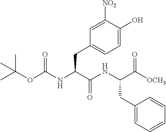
CC(OC(NC(C(NC(C([OCH3])=O)CC1=CC=CC=C1)=O)CC1=CC=C(O)C([NO2])=C1)=O)(C)C
